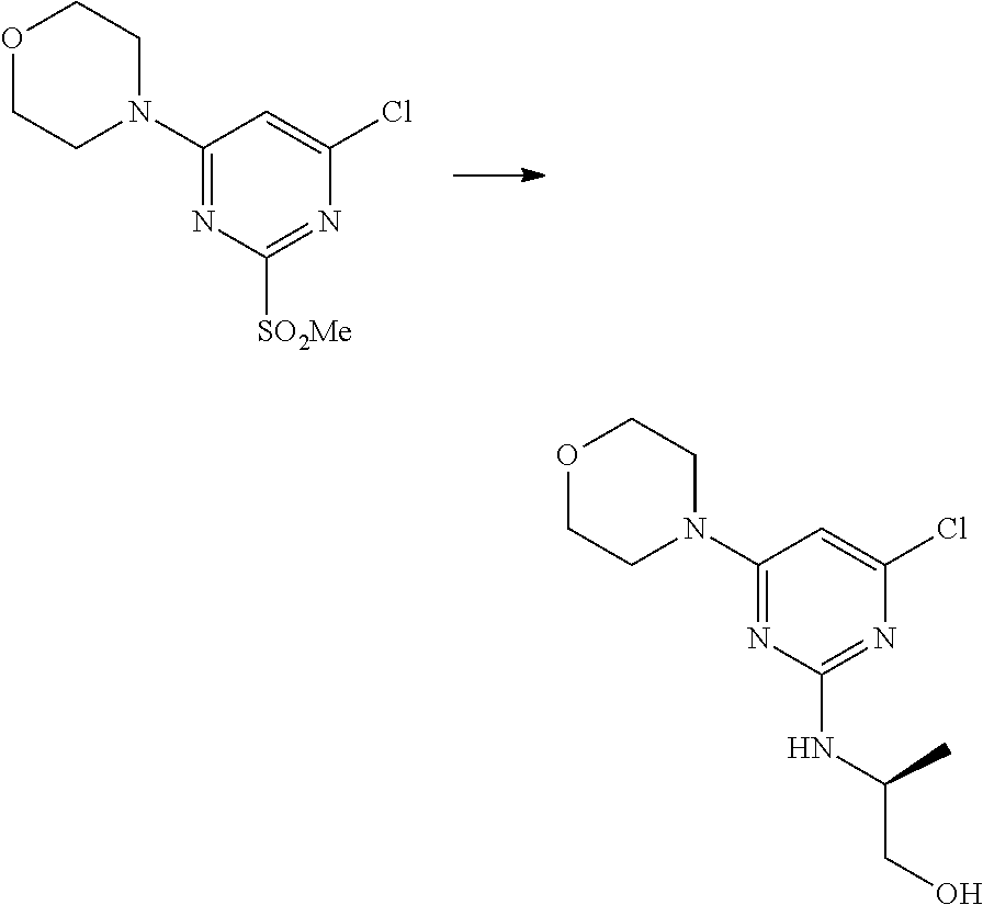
C1(N2CCOCC2)=NC([SO2Me])=NC(Cl)=C1.C1(N2CCOCC2)=NC(NC(CO)C)=NC(Cl)=C1
